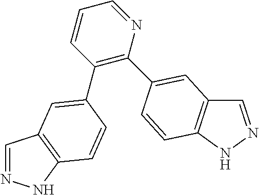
C1=NNC2=C1C=C(C1=C(C3=CC4=C(NN=C4)C=C3)C=CC=N1)C=C2
